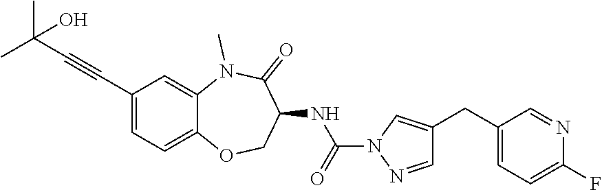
C(#CC1=CC=C2C(=C1)N(C)C(=O)C(NC(=O)N1N=CC(CC3=CC=C(F)N=C3)=C1)CO2)C(C)(C)O
